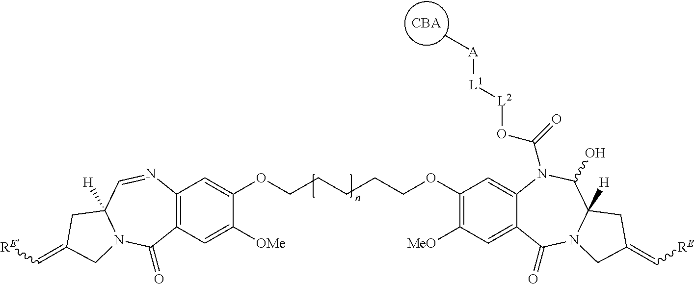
C12=C(C=C([OMe])C(OCCCCCOC3=C([MeO])C=C4C(=C3)N(C(=O)O[L2][L1][A]C)C(O)C3([H])N(C4=O)CC(=C[RE])C3)=C1)C(=O)N1C([H])(C=N2)CC(=C[RE])C1
